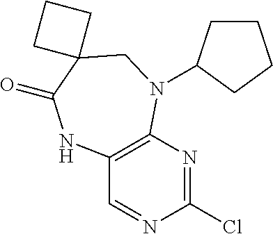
C1(Cl)=NC2=C(C=N1)NC(=O)C1(CN2C2CCCC2)CCC1
